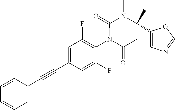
C1=CC(C#CC2=CC(F)=C(N3C(=O)CC(C4=CN=CO4)(C)N(C)C3=O)C(F)=C2)=CC=C1
